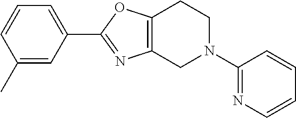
C1(C)=CC(C2=NC3=C(O2)CCN(C2=NC=CC=C2)C3)=CC=C1
